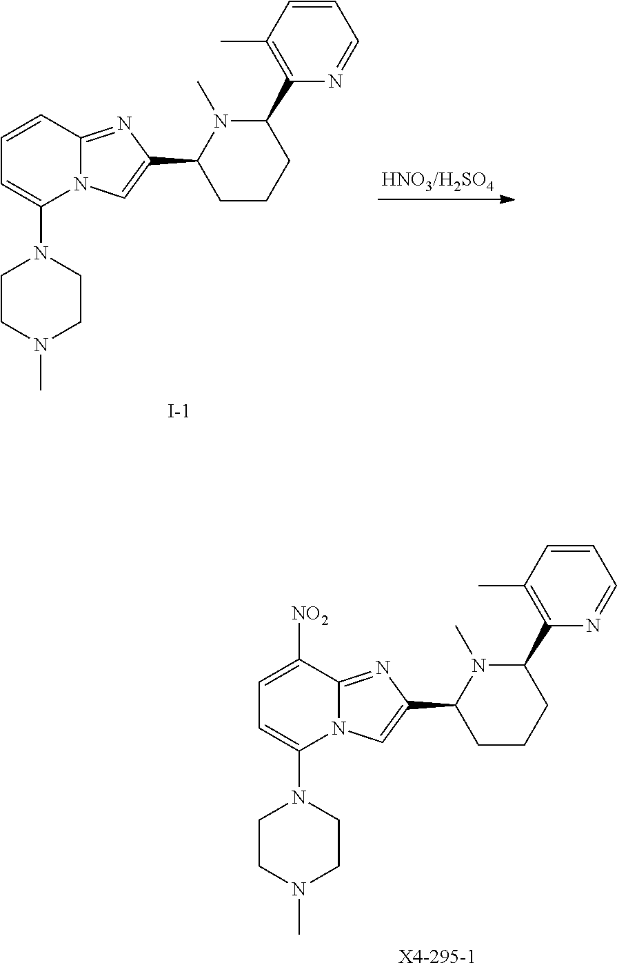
[X4-295-1].C1=C([NO2])C2=NC(C3CCCC(C4=C(C)C=CC=N4)N3C)=CN2C(N2CCN(C)CC2)=C1.[I-].C1=CC2=NC(C3CCCC(C4=C(C)C=CC=N4)N3C)=CN2C(N2CCN(C)CC2)=C1
